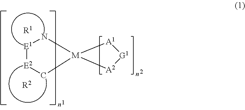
[R1].[R2].[E2]1[E1]N[M]2(C1)[A2][G1][A1]2
